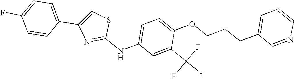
C1(NC2=CC=C(OCCCC3=CC=CN=C3)C(C(F)(F)F)=C2)=NC(C2=CC=C(F)C=C2)=CS1
